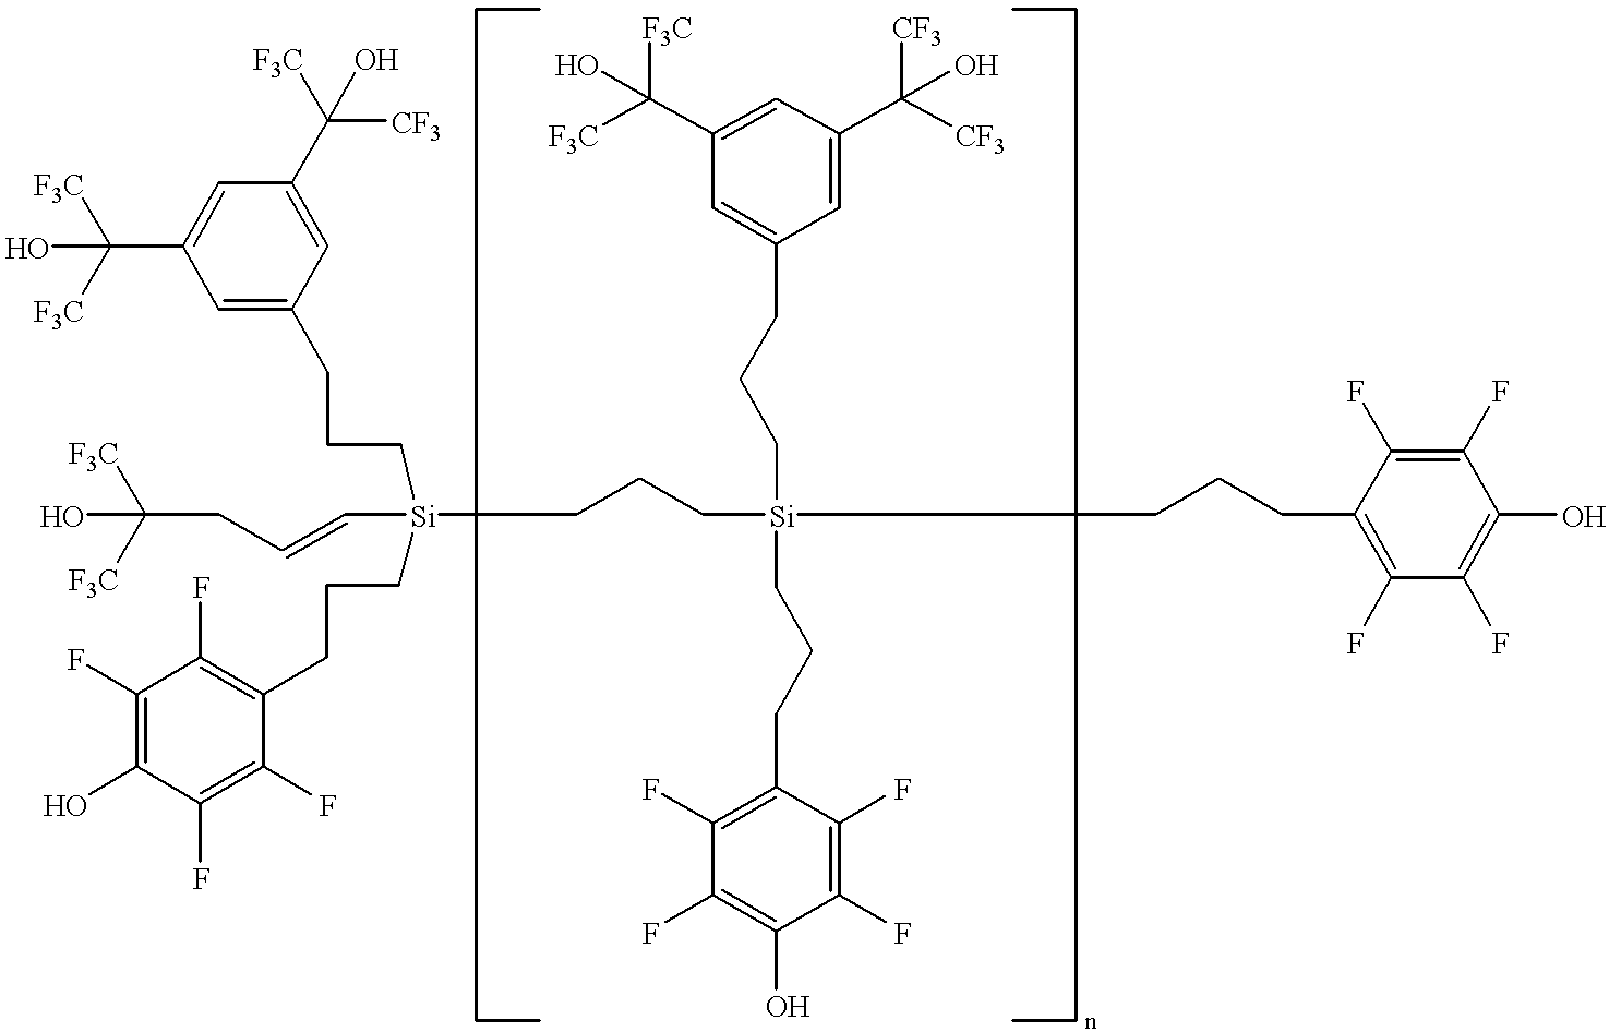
OC([F3C])([F3C])CC=C[Si](CCC[Si](CCCC1=C(F)C(F)=C(O)C(F)=C1F)(CCCC1=CC(C([F3C])(O)[F3C])=CC(C([CF3])(O)[CF3])=C1)CCCC1=C(F)C(F)=C(O)C(F)=C1F)(CCCC1=CC(C(O)([F3C])[F3C])=CC(C([F3C])([CF3])O)=C1)CCCC1=C(F)C(F)=C(O)C(F)=C1F
